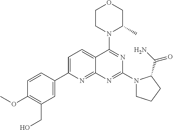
C1=C(C2=CC(CO)=C(OC)C=C2)N=C2C(=C1)C(N1C(C)COCC1)=NC(N1CCCC1C(N)=O)=N2
